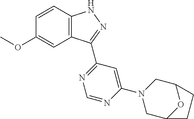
O(C1=CC2=C(C=C1)NN=C2C1=NC=NC(N2CC3OC(C2)CC3)=C1)C
